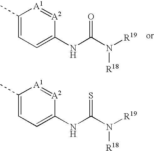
C1(C)=CC=C(NC(N([R19])[R18])=O)[A2]=[A1]1.C1(C)=CC=C(NC(N([R19])[R18])=S)[A2]=[A1]1
